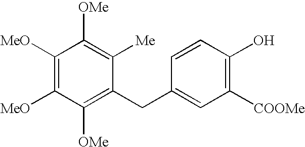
C1([OMe])=C(CC2=CC([COOMe])=C(O)C=C2)C([Me])=C([OMe])C([MeO])=C1[MeO]
